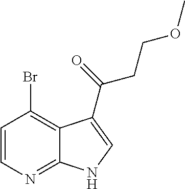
C1=CC(Br)=C2C(=N1)NC=C2C(=O)CCOC
